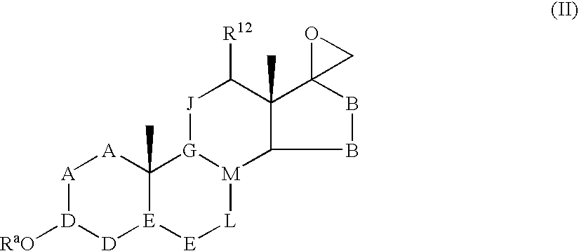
[A]1[D]([RaO])[D][E]2C(C)([A]1)[G]1[M]([L][E]2)C2C(C)(C([R12])[J]1)C1(BB2)CO1
